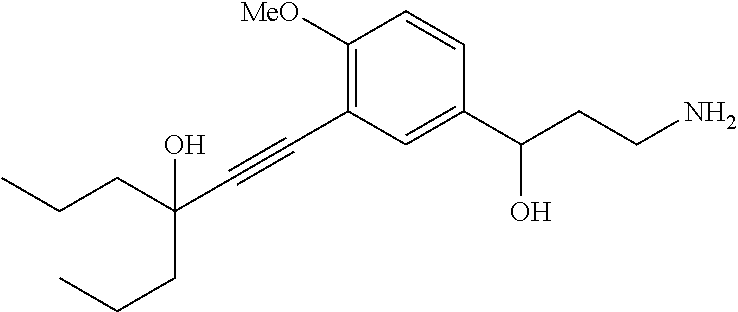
C1([MeO])=C(C#CC(CCC)(CCC)O)C=C(C(CCN)O)C=C1
